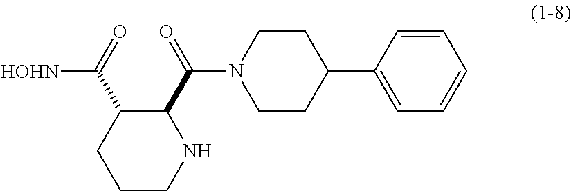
C1(C(=O)N2CCC(C3=CC=CC=C3)CC2)C(C(=O)[HOHN])CCCN1
